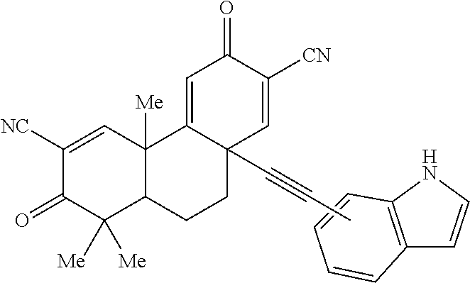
C12=C(NC=C1)C=CC=C2.C1([NC])=CC2([Me])C(C([Me])([Me])C1=O)CCC1(C#CC)C2=CC(=O)C([CN])=C1
